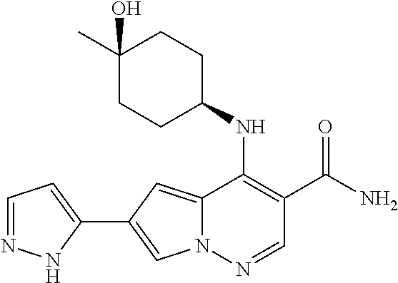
N12C(=CC(C3=CC=NN3)=C1)C(NC1CCC(C)(O)CC1)=C(C(N)=O)C=N2
